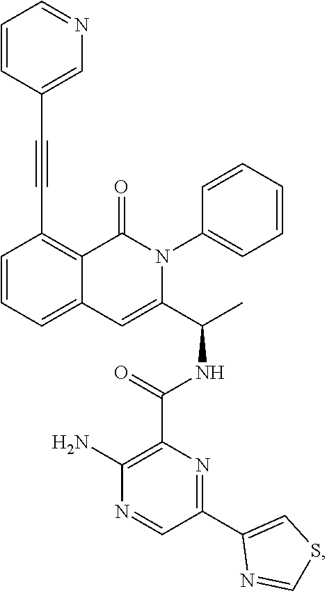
C(#CC1=C2C(=CC=C1)C=C(C(C)NC(C1=C(N)N=CC(C3=CSC=N3)=N1)=O)N(C1=CC=CC=C1)C2=O)C1=CN=CC=C1
